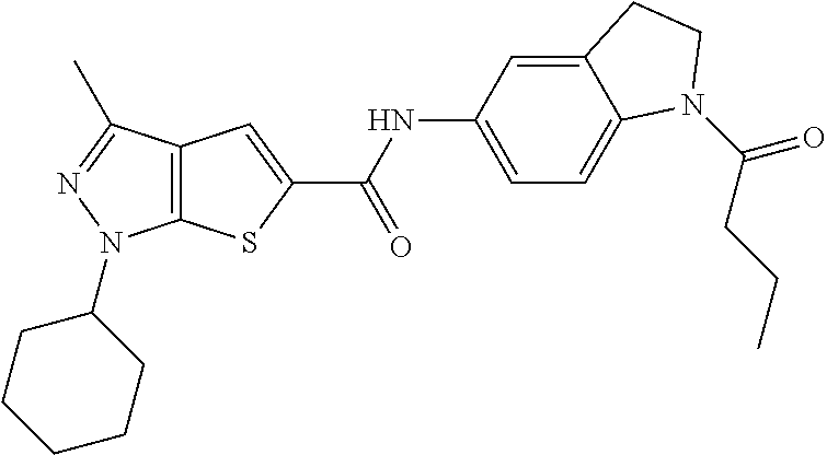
C12=C(C(C)=NN1C1CCCCC1)C=C(C(NC1=CC=C3C(=C1)CCN3C(CCC)=O)=O)S2
